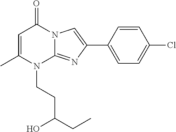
C1=C(C)N(CCC(CC)O)C2=NC(C3=CC=C(Cl)C=C3)=CN2C1=O
